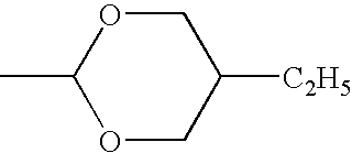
C1(C)OCC([C2H5])CO1
